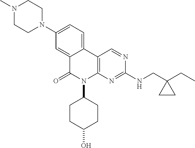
N1(C)CCN(C2=CC=C3C(=C2)C(=O)N(C2CCC(O)CC2)C2=C3C=NC(NCC3(CC)CC3)=N2)CC1
